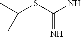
C(SC(N)=N)(C)C
